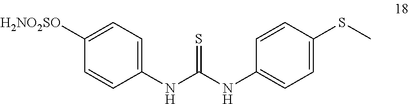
C1([H2NO2SO])=CC=C(NC(NC2=CC=C(SC)C=C2)=S)C=C1
